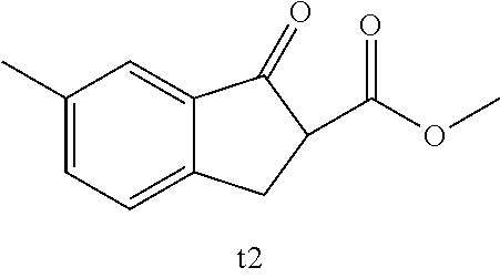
C1(C)=CC=C2C(=C1)C(=O)C(C(=O)OC)C2
